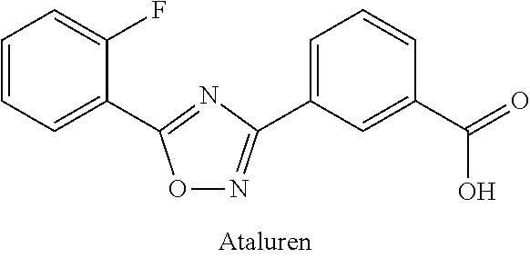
C1=CC=C(C2=NC(C3=CC=CC(C(=O)O)=C3)=NO2)C(F)=C1
